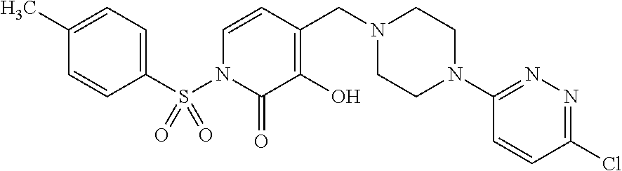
C1=CN(S(C2=CC=C(C)C=C2)(=O)=O)C(=O)C(O)=C1CN1CCN(C2=NN=C(Cl)C=C2)CC1
